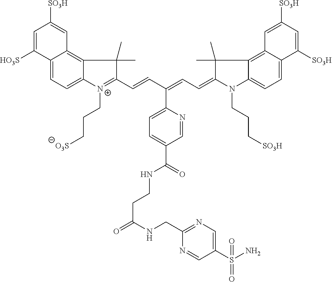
C12=CC=C3C(=C1C=C([SO3H])C=C2[HO3S])C(C)(C)C(C=CC(=CC=C1N(CCC[SO3H])C2=CC=C4C(=C2C1(C)C)C=C([SO3H])C=C4[SO3H])C1=CC=C(C(NCCC(=O)NCC2=NC=C(S(=O)(N)=O)C=N2)=O)C=N1)=[N+]3CCC[O3S]
